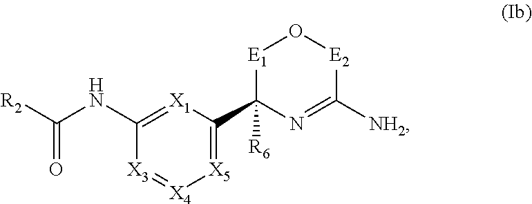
[X3]1=[X4][X5]=C(C2([R6])N=C([NH2])[E2]O[E1]2)[X1]=C1NC([R2])=O
